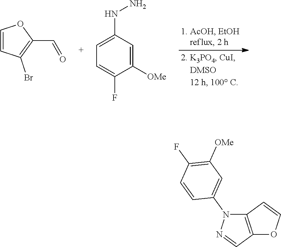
C1=CC(Br)=C(C=O)O1.C1=C(NN)C=C([OMe])C(F)=C1.C12=C(C=CO1)N(C1=CC([OMe])=C(F)C=C1)N=C2
